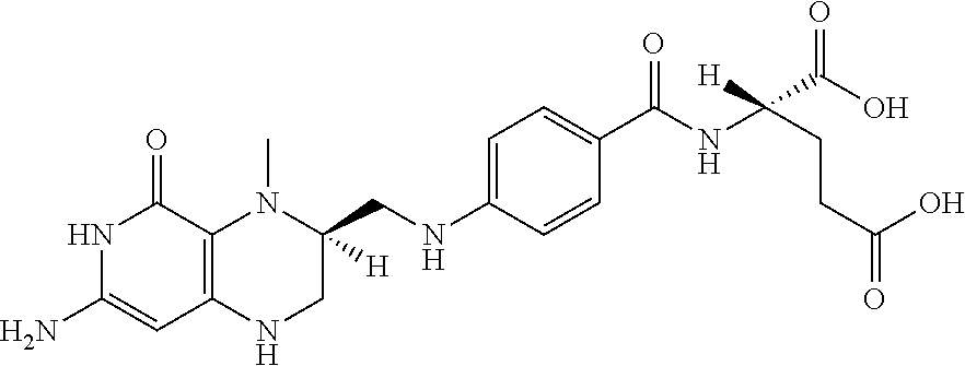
C12=C(C(=O)NC(N)=C1)N(C)C(CNC1=CC=C(C(=O)NC(C(=O)O)(CCC(=O)O)[H])C=C1)([H])CN2
